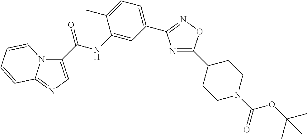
C1(C(NC2=CC(C3=NOC(C4CCN(C(OC(C)(C)C)=O)CC4)=N3)=CC=C2C)=O)=CN=C2N1C=CC=C2
